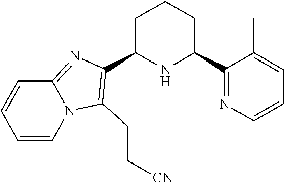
C1C(C2=C(CC[CN])N3C(=N2)C=CC=C3)NC(C2=NC=CC=C2C)CC1
